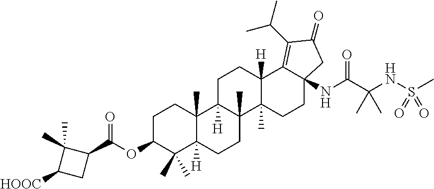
C1C2([H])C(C)(C3(C)C([H])(C1)C1=C(C(C)C)C(=O)CC1(NC(C(NS(C)(=O)=O)(C)C)=O)CC3)CCC1([H])C2(C)CCC(OC(C2C(C)(C)C([HOOC])C2)=O)C1(C)C
